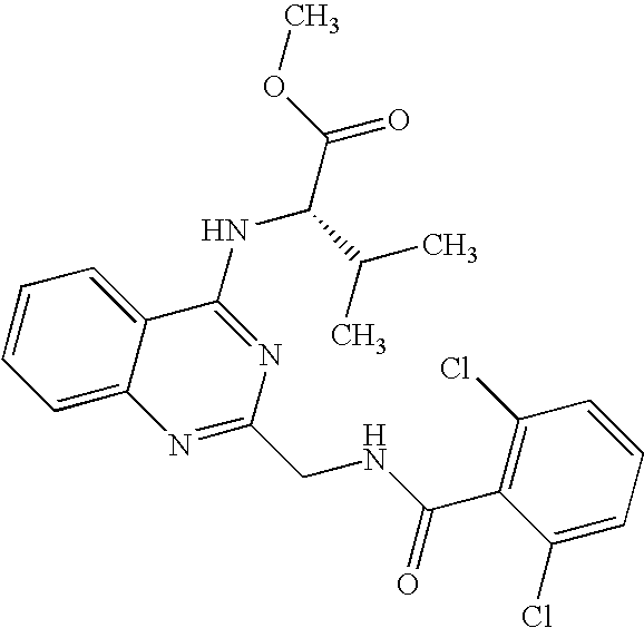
C12=CC=CC=C1C(NC(C(=O)OC)C(C)C)=NC(CNC(C1=C(Cl)C=CC=C1Cl)=O)=N2
